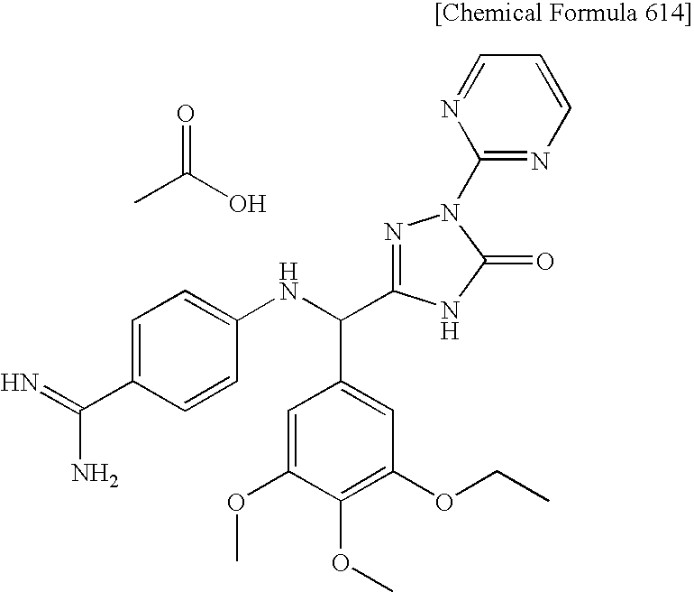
CC(=O)O.C1=C(OC)C(OC)=C(OCC)C=C1C(NC1=CC=C(C(=N)N)C=C1)C1=NN(C2=NC=CC=N2)C(=O)N1
